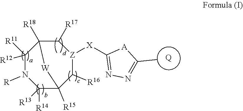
[Q].C1([R11])([R12])N([R])C([R14])([R13])C2([R15])C([R16])[Z]([X]C3=NN=C(C)[A]3)C([R17])C1([R18])[W]2
